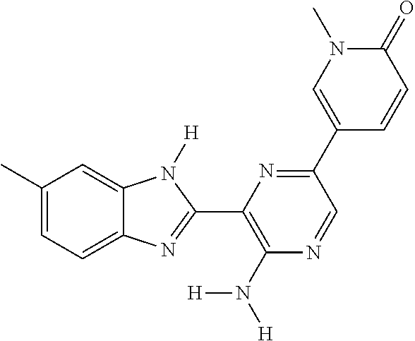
C1(C)=CC=C2C(=C1)N([H])C(C1=C(N([H])[H])N=CC(C3=CN(C)C(=O)C=C3)=N1)=N2
